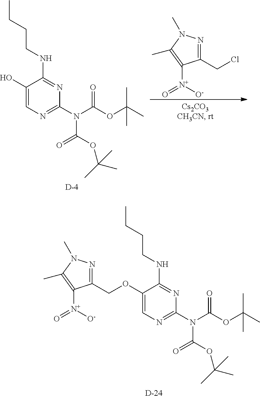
C1(O)=CN=C(N(C(OC(C)(C)C)=O)C(OC(C)(C)C)=O)N=C1NCCCC.[D].C1(CCl)=NN(C)C(C)=C1[N+]([O-])=O.[D].C1(OCC2=NN(C)C(C)=C2[N+]([O-])=O)=CN=C(N(C(OC(C)(C)C)=O)C(OC(C)(C)C)=O)N=C1NCCCC
